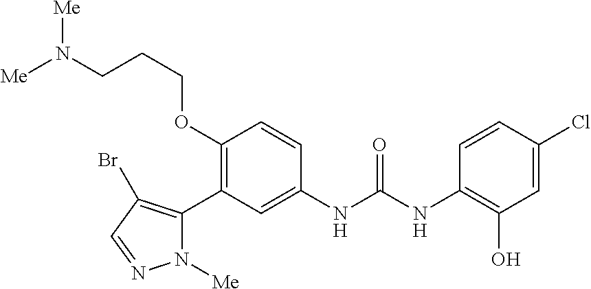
C1(OCCCN([Me])[Me])=C(C2=C(Br)C=NN2[Me])C=C(NC(NC2=C(O)C=C(Cl)C=C2)=O)C=C1
